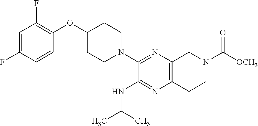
C1=C(F)C=CC(OC2CCN(C3=NC4=C(N=C3NC(C)C)CCN(C([OCH3])=O)C4)CC2)=C1F
